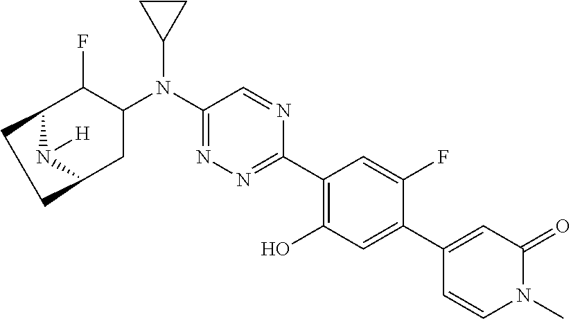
C1(N(C2C(F)C3CCC(C2)N3[H])C2CC2)=NN=C(C2=C(O)C=C(C3=CC(=O)N(C)C=C3)C(F)=C2)N=C1
